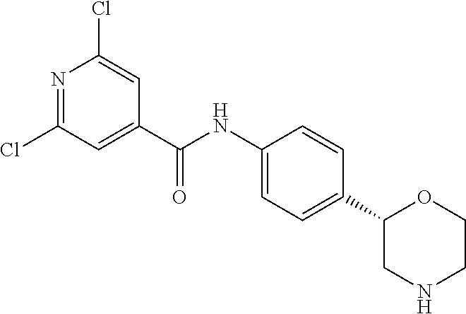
C1(C(NC2=CC=C(C3CNCCO3)C=C2)=O)=CC(Cl)=NC(Cl)=C1
